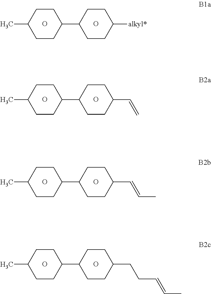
C1(C)CCC(C2CCC([alkyl*])CC2)CC1.O.O.C1(C)CCC(C2CCC(C=C)CC2)CC1.O.O.C1(C)CCC(C2CCC(C=CC)CC2)CC1.O.O.C1(C)CCC(C2CCC(CCC=CC)CC2)CC1.O.O
